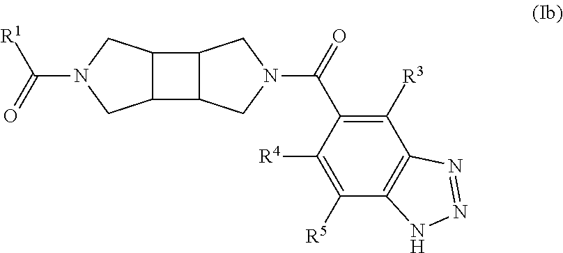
C12C(C3C1CN(C(=O)C1=C([R3])C4=C(C([R5])=C1[R4])NN=N4)C3)CN(C([R1])=O)C2
